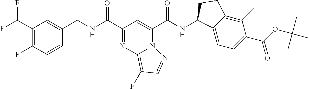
C1(C(F)F)=C(F)C=CC(CNC(C2=NC3=C(F)C=NN3C(C(NC3C4=CC=C(C(OC(C)(C)C)=O)C(C)=C4CC3)=O)=C2)=O)=C1
